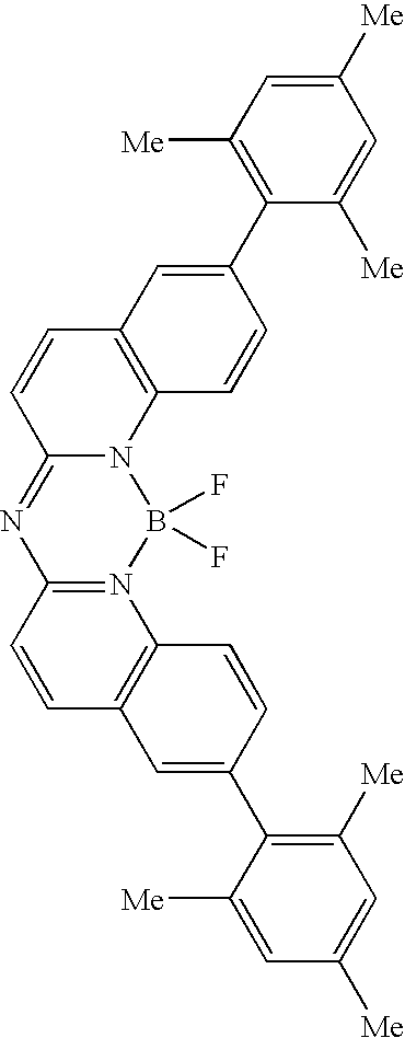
C1=CC2=C(N3=C1N=C1N(B3(F)F)C3=C(C=C1)C=C(C1=C([Me])C=C([Me])C=C1[Me])C=C3)C=CC(C1=C([Me])C=C([Me])C=C1[Me])=C2
